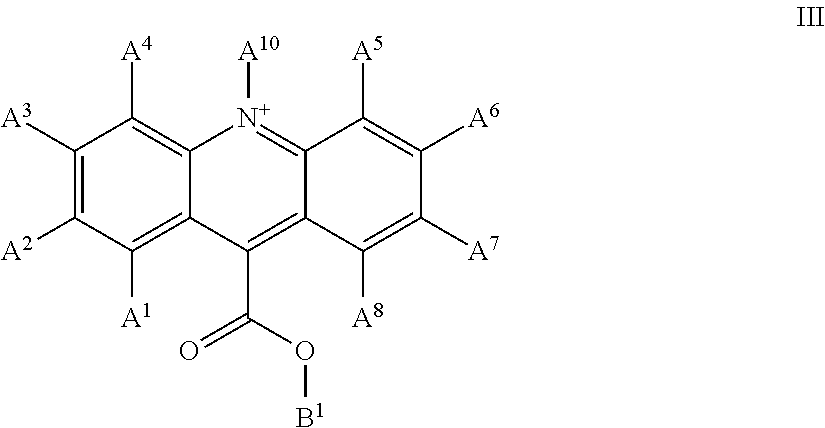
C1([A3])=C([A2])C([A1])=C2C(=C1[A4])[N+]([A10])=C1C(=C2C(=O)O[B1])C([A8])=C([A7])C([A6])=C1[A5]
